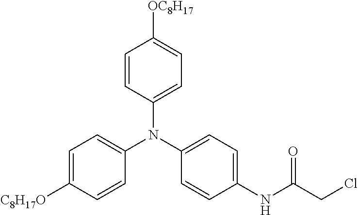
C1=CC(N(C2=CC=C(NC(CCl)=O)C=C2)C2=CC=C([C8H17O])C=C2)=CC=C1[OC8H17]
